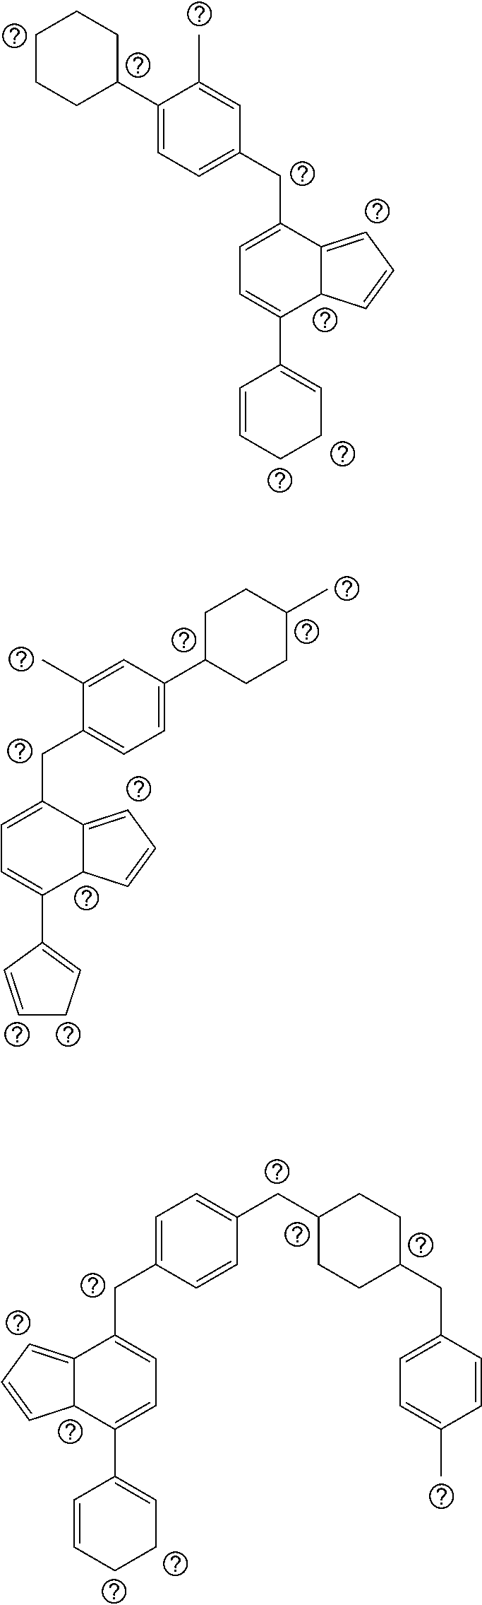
C(C1CCC(CC2=CC=C(C)C=C2)CC1)C1=CC=C(CC2=CC=C(C3=CCCC=C3)C3C2=CC=C3)C=C1.C1(C2CCCCC2)=CC=C(CC2=CC=C(C3=CCCC=C3)C3C2=CC=C3)C=C1C.C1(C2CCC(C)CC2)=CC=C(CC2=CC=C(C3=CCC=C3)C3C2=CC=C3)C(C)=C1
